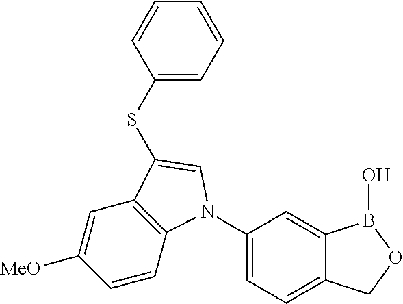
C1(N2C3=C(C=C([MeO])C=C3)C(SC3=CC=CC=C3)=C2)=CC=C2C(=C1)B(O)OC2
